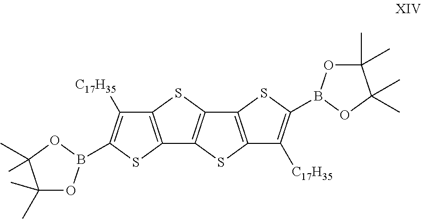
C12=C(SC(B3OC(C)(C)C(C)(C)O3)=C1[C17H35])C1=C(S2)C2=C(S1)C([C17H35])=C(B1OC(C)(C)C(C)(C)O1)S2
